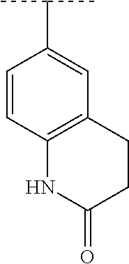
C1=CC2=C(C=C1C(C)C)CCC(=O)N2
